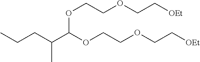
CCCC(C(OCCOCC[OEt])OCCOCC[OEt])C
